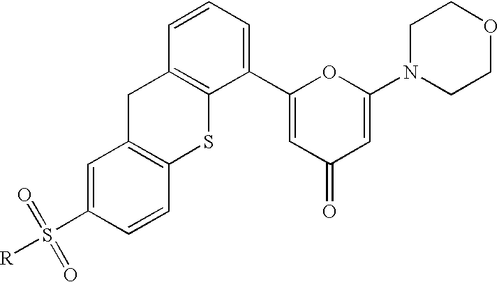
C1=C(S([R])(=O)=O)C=CC2=C1CC1=C(S2)C(C2=CC(=O)C=C(N3CCOCC3)O2)=CC=C1
